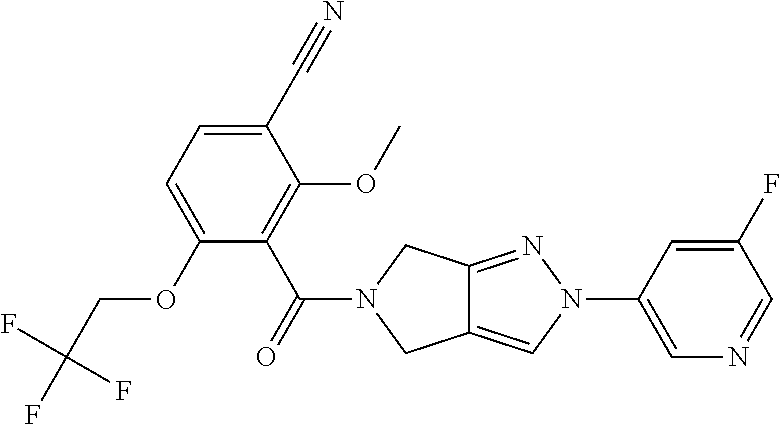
O(C1=CC=C(C#N)C(OC)=C1C(=O)N1CC2=CN(C3=CN=CC(F)=C3)N=C2C1)CC(F)(F)F
